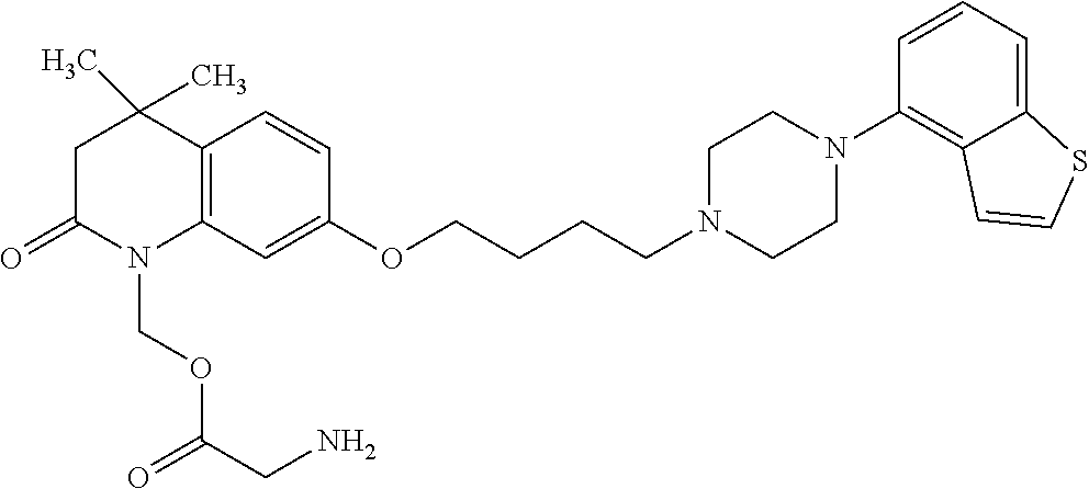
C12=C(C=C(OCCCCN3CCN(C4=C5C(=CC=C4)SC=C5)CC3)C=C1)N(COC(CN)=O)C(=O)CC2(C)C
